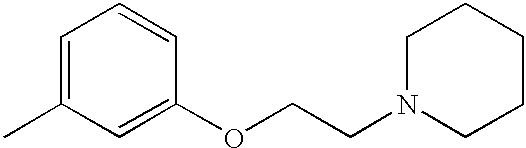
C1=C(C)C=C(OCCN2CCCCC2)C=C1
